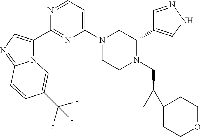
N12C(C3=NC(N4CCN(CC5CC56CCOCC6)C(C5=CNN=C5)C4)=CC=N3)=CN=C1C=CC(C(F)(F)F)=C2
